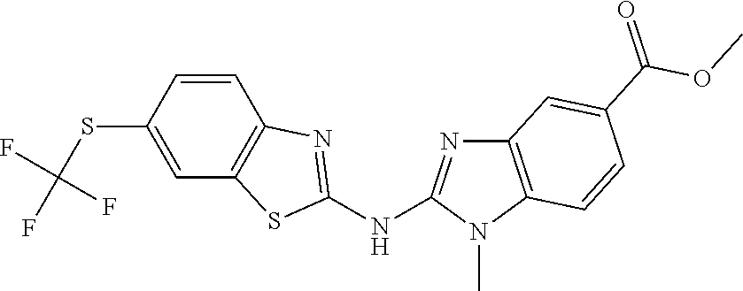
S(C1=CC2=C(C=C1)N=C(NC1=NC3=C(N1C)C=CC(C(OC)=O)=C3)S2)C(F)(F)F
